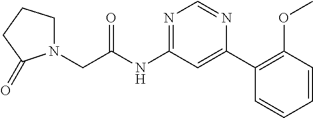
C(NC1=NC=NC(C2=C(OC)C=CC=C2)=C1)(=O)CN1CCCC1=O
